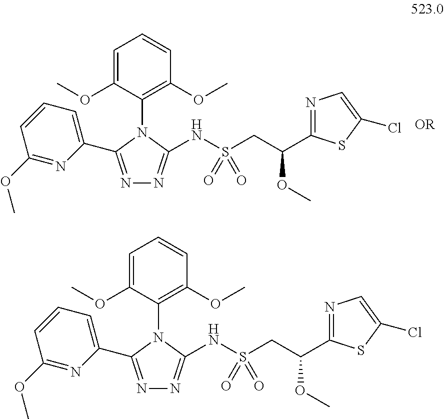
S(=O)(=O)(CC(OC)C1=NC=C(Cl)S1)NC1=NN=C(C2=CC=CC(OC)=N2)N1C1=C(OC)C=CC=C1OC.S(=O)(=O)(CC(OC)C1=NC=C(Cl)S1)NC1=NN=C(C2=CC=CC(OC)=N2)N1C1=C(OC)C=CC=C1OC
